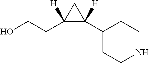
C1(C2([H])C(CCO)([H])C2)CCNCC1
